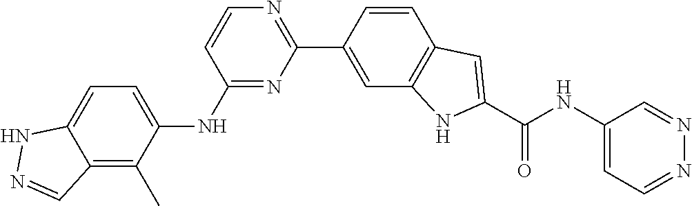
C1=CC(NC2=CC=C3C(=C2C)C=NN3)=NC(C2=CC3=C(C=C2)C=C(C(NC2=CC=NN=C2)=O)N3)=N1
